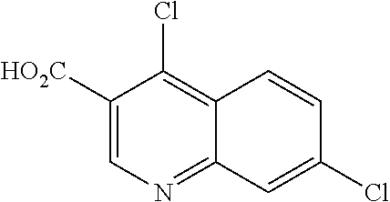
C1(Cl)=CC2=NC=C([HO2C])C(Cl)=C2C=C1
